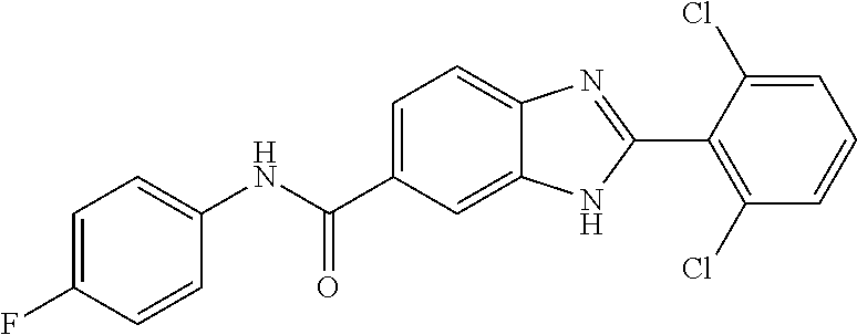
C1(NC(C2=CC=C3C(=C2)NC(C2=C(Cl)C=CC=C2Cl)=N3)=O)=CC=C(F)C=C1
